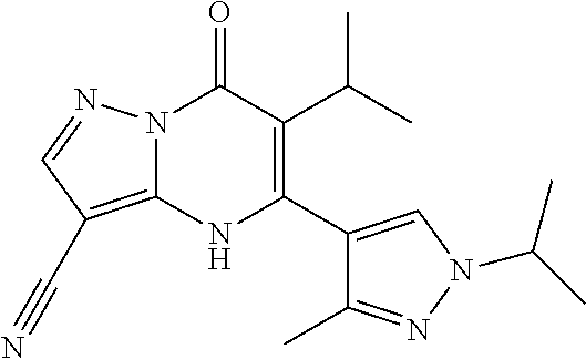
N12C(=C(C#N)C=N1)NC(C1=CN(C(C)C)N=C1C)=C(C(C)C)C2=O
